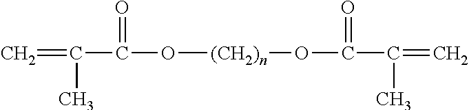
C=C(C(O[(CH2)n]OC(C(=C)C)=O)=O)C
